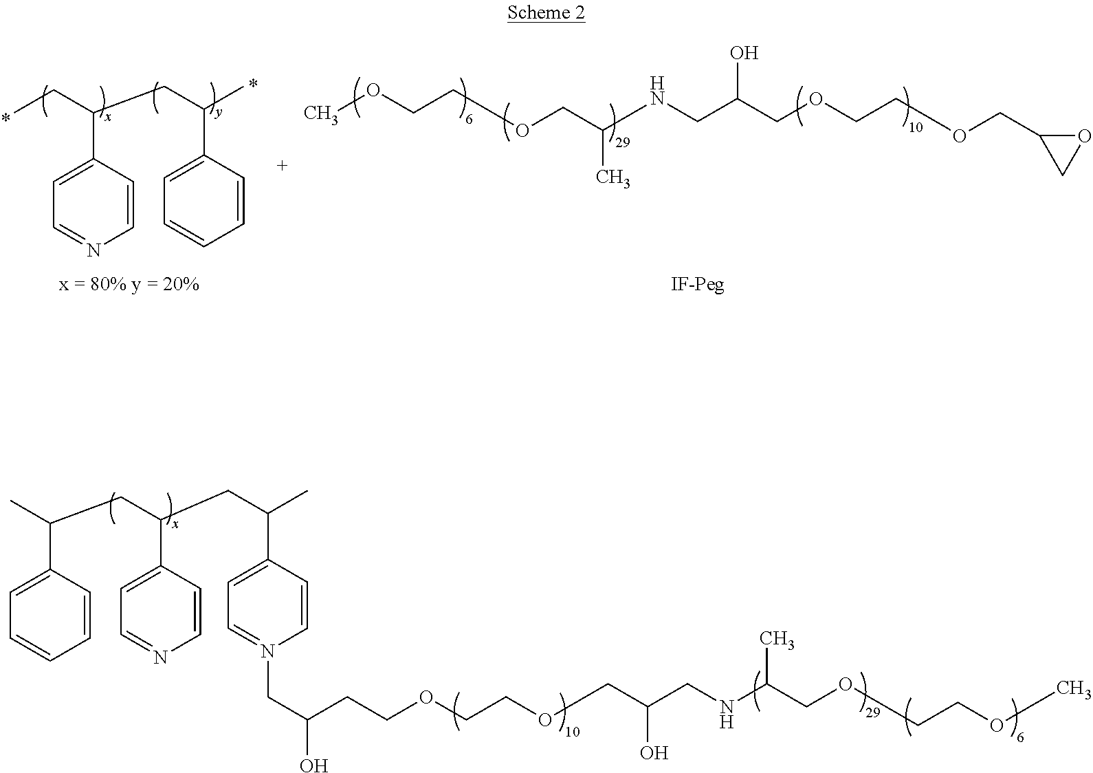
CCC(CC(C)C1=CC=CC=C1)C1=CC=NC=C1.COCCOCC(NCC(COCCOCC1CO1)O)C.CC(CC(CC(C)C1=CC=N(CC(O)CCOCCOCC(CNC(COCCOC)C)O)C=C1)C1=CC=NC=C1)C1=CC=CC=C1
